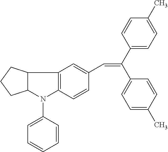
C12=C(C=CC(C=C(C3=CC=C(C)C=C3)C3=CC=C(C)C=C3)=C1)N(C1=CC=CC=C1)C1C2CCC1
